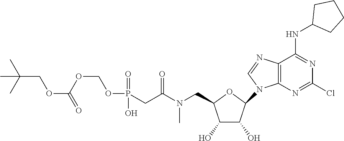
O1C(CN(C(CP(=O)(O)OCOC(=O)OCC(C)(C)C)=O)C)C(O)C(O)C1N1C=NC2=C1N=C(Cl)N=C2NC1CCCC1
